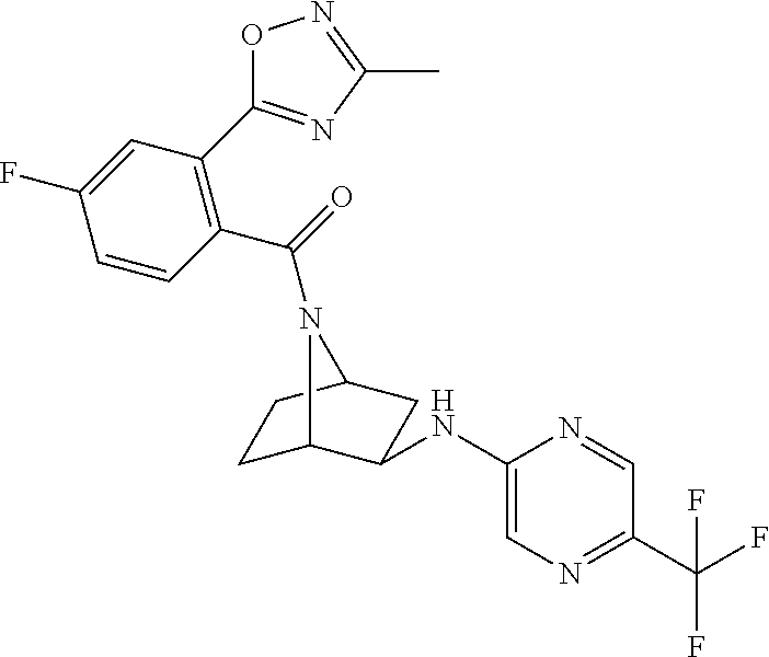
C1C2C(NC3=CN=C(C(F)(F)F)C=N3)CC(C1)N2C(C1=C(C2=NC(C)=NO2)C=C(F)C=C1)=O
